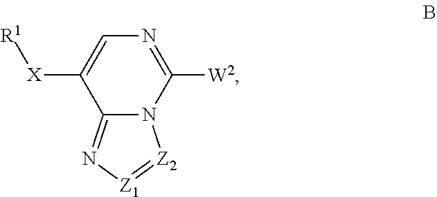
C12=N[Z1]=[Z2]N1C([W2])=NC=C2[X][R1]
